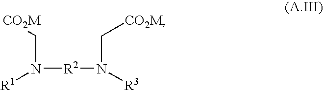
N([R2]N([R3])C[CO2M])(C[CO2M])[R1]
